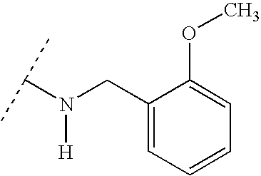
N([H])(CC1=CC=CC=C1OC)C(C)C
